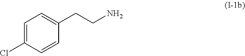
C1=C(Cl)C=CC(CCN)=C1
